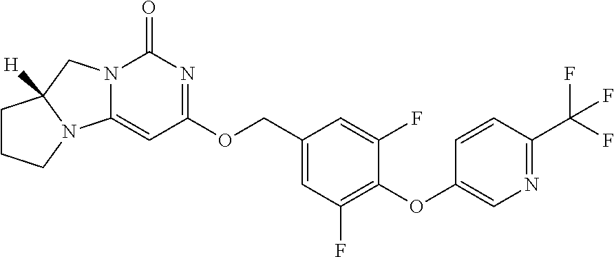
C1CCN2C1([H])CN1C2=CC(OCC2=CC(F)=C(OC3=CN=C(C(F)(F)F)C=C3)C(F)=C2)=NC1=O
